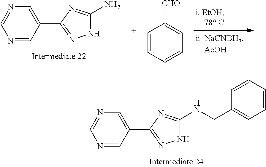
N1=CC(C2=NNC(NCC3=CC=CC=C3)=N2)=CN=C1.N1=CC(C2=NNC(N)=N2)=CN=C1.C1=CC=CC=C1[CHO]
